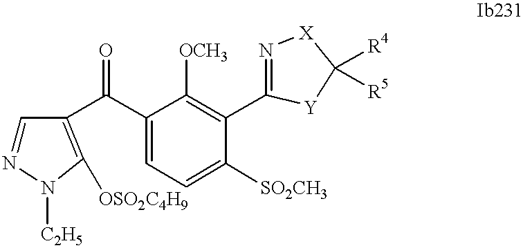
C1=NN([C2H5])C([OSO2C4H9])=C1C(C1=CC=C([SO2CH3])C(C2=N[X]C([R4])([R5])[Y]2)=C1[OCH3])=O
